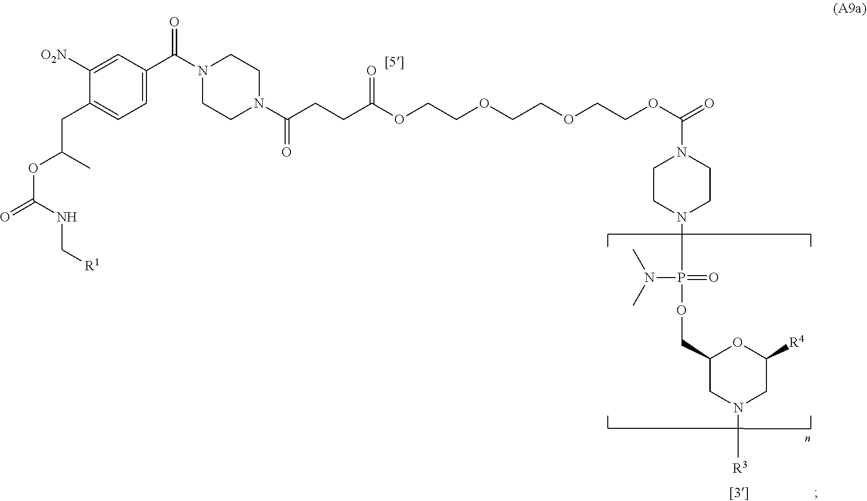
C1([O2N])=CC(C(N2CCN(C(CCC(OCCOCCOCCOC(=O)N3CCN(P(OCC4CN([R3])CC([R4])O4)(=O)N(C)C)CC3)=O)=O)CC2)=O)=CC=C1CC(OC(=O)NC[R1])C
